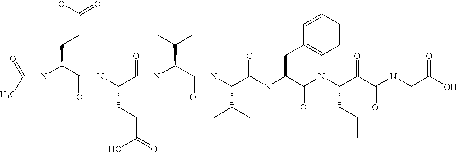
C(NC(C(NC(C(=O)NC(C(=O)NC(C(=O)NC(C(=O)NC(C(C(NCC(O)=O)=O)=O)CCC)CC1=CC=CC=C1)C(C)C)C(C)C)CCC(=O)O)=O)CCC(=O)O)(C)=O
